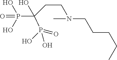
P(C(O)(P(O)(O)=O)CCN(C)CCCCC)(O)(=O)O
